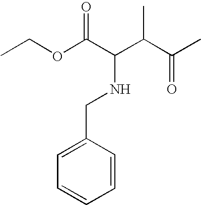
CCOC(C(C(C(C)=O)C)NCC1=CC=CC=C1)=O
